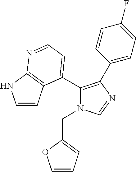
C1(C2=CC=NC3=C2C=CN3)=C(C2=CC=C(F)C=C2)N=CN1CC1=CC=CO1
